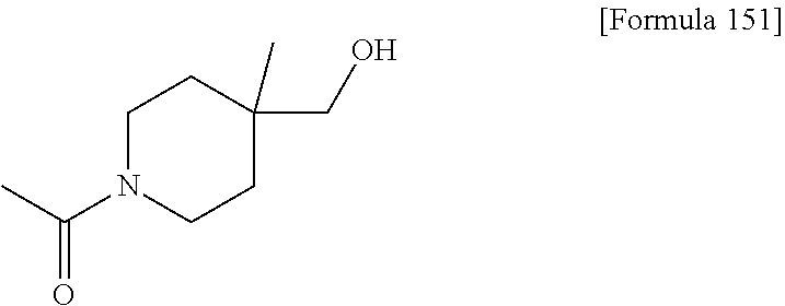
C1N(C(C)=O)CCC(CO)(C)C1
